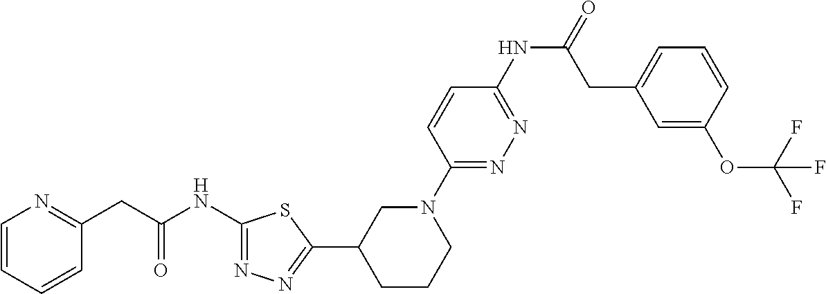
C1(NC(CC2=NC=CC=C2)=O)=NN=C(C2CCCN(C3=NN=C(NC(CC4=CC=CC(OC(F)(F)F)=C4)=O)C=C3)C2)S1
